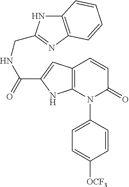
C12=C(C=C(C(=O)NCC3=NC4=C(N3)C=CC=C4)N1)C=CC(=O)N2C1=CC=C([OCF3])C=C1
